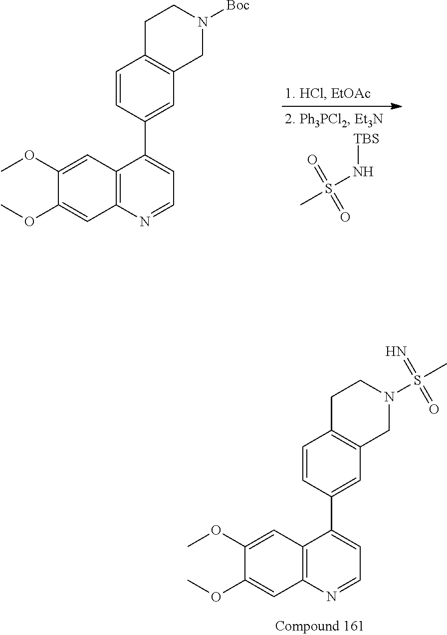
C12=C(N=CC=C1C1=CC3=C(C=C1)CCN([Boc])C3)C=C(OC)C(OC)=C2.CS(N[TBS])(=O)=O.C12=C(N=CC=C1C1=CC3=C(C=C1)CCN(S(C)(=N)=O)C3)C=C(OC)C(OC)=C2
